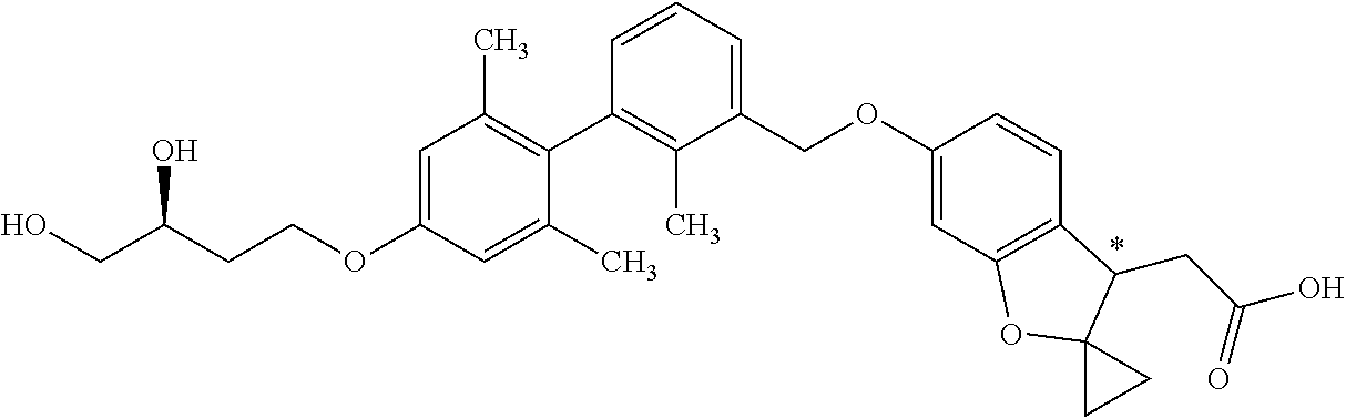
C1=C(OCCC(CO)O)C=C(C)C(C2=C(C)C(COC3=CC4=C(C=C3)C(CC(O)=O)C3(O4)CC3)=CC=C2)=C1C
